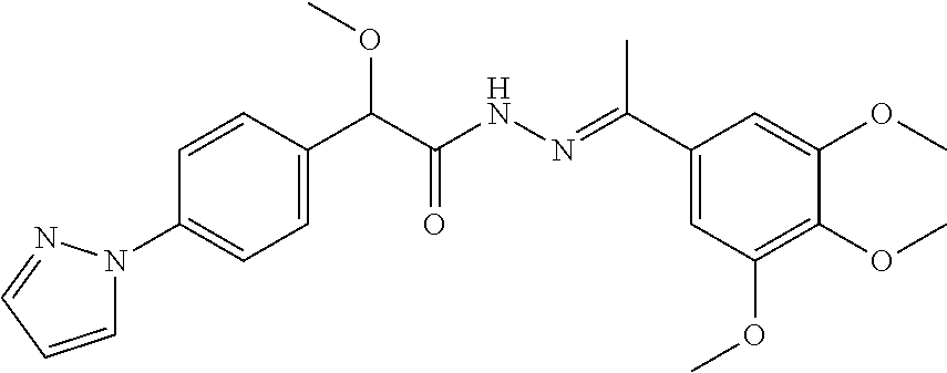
C1(N2C=CC=N2)=CC=C(C(C(NN=C(C2=CC(OC)=C(OC)C(OC)=C2)C)=O)OC)C=C1
